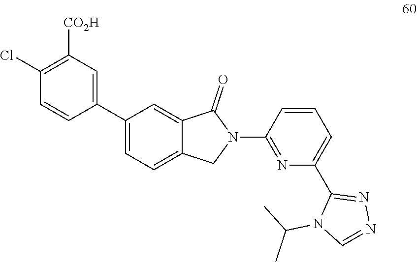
C1(Cl)=C([CO2H])C=C(C2=CC=C3C(=C2)C(=O)N(C2=NC(C4=NN=CN4C(C)C)=CC=C2)C3)C=C1
